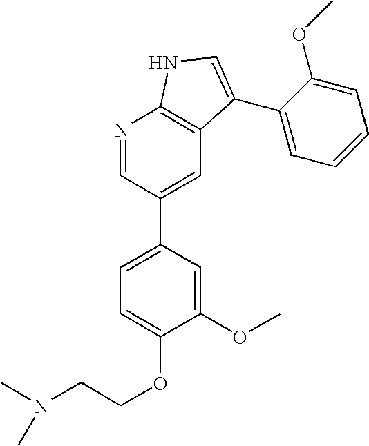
C1(OC)=CC(C2=CC3=C(N=C2)NC=C3C2=CC=CC=C2OC)=CC=C1OCCN(C)C
